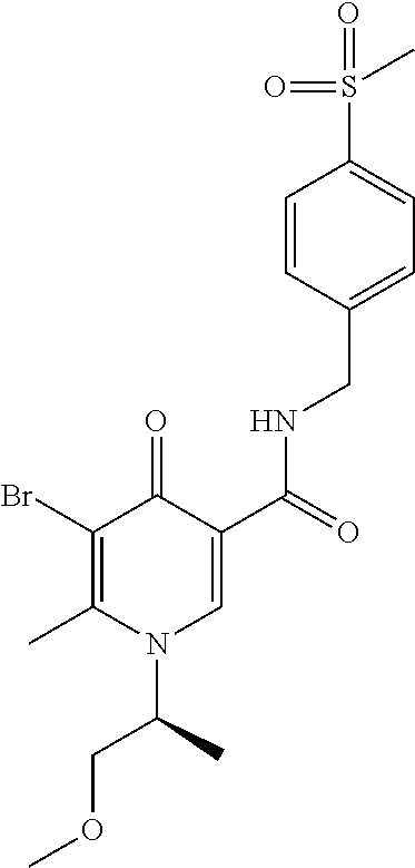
BrC1=C(C)N(C(C)COC)C=C(C(=O)NCC2=CC=C(S(C)(=O)=O)C=C2)C1=O
